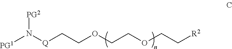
[Q](CCOCCOCC[R2])N([PG2])[PG1]
